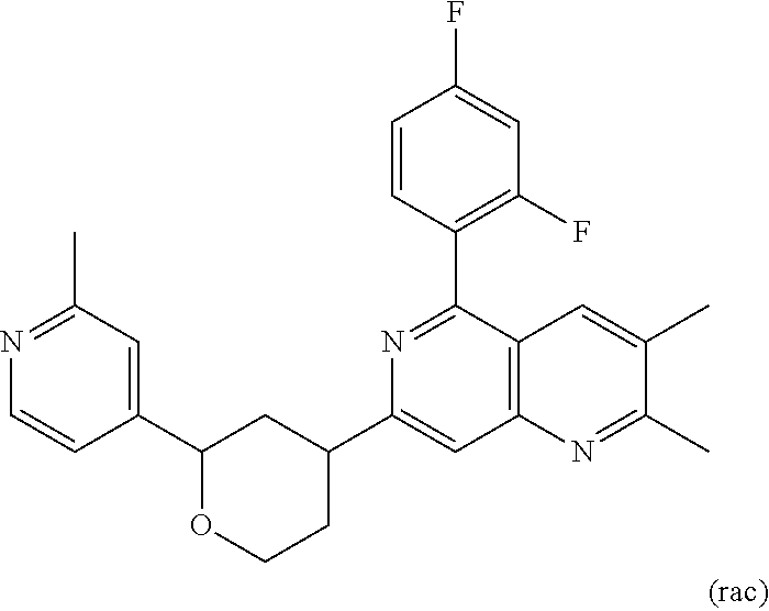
C1(C2=CC(C)=NC=C2)OCCC(C2=CC3=C(C(C4=C(F)C=C(F)C=C4)=N2)C=C(C)C(C)=N3)C1
